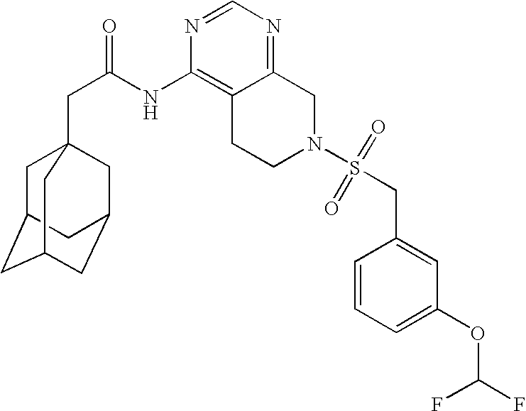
C1C2CC3CC(CC1(CC(=O)NC1=C4C(=NC=N1)CN(S(CC1=CC(OC(F)F)=CC=C1)(=O)=O)CC4)C3)C2
